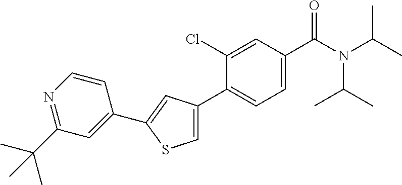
CC(N(C(C)C)C(C1=CC=C(C2=CSC(C3=CC(C(C)(C)C)=NC=C3)=C2)C(Cl)=C1)=O)C
